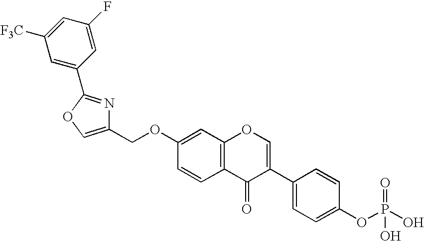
C1=C(C2=NC(COC3=CC4=C(C=C3)C(=O)C(C3=CC=C(OP(O)(O)=O)C=C3)=CO4)=CO2)C=C(F)C=C1[F3C]
